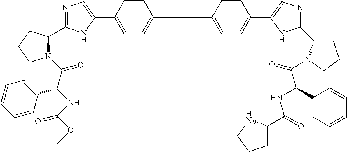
N1=C(C2N(C(C(NC(OC)=O)C3=CC=CC=C3)=O)CCC2)NC(C2=CC=C(C#CC3=CC=C(C4=CN=C(C5CCCN5C(=O)C(NC(=O)C5CCCN5)C5=CC=CC=C5)N4)C=C3)C=C2)=C1
